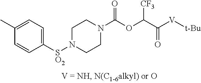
C1([SO2]N2CCN(C(OC(C([V][t-Bu])=O)[CF3])=O)CC2)=CC=C(C)C=C1
